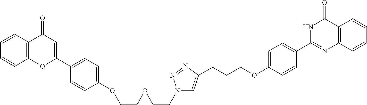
C1=CC2=C(C=C1)OC(C1=CC=C(OCCOCCN3C=C(CCCOC4=CC=C(C5=NC6=C(C(=O)N5)C=CC=C6)C=C4)N=N3)C=C1)=CC2=O
